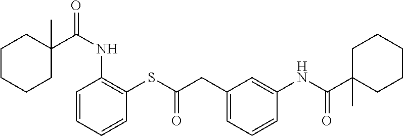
C1C(C(NC2=C(SC(=O)CC3=CC=CC(NC(C4(C)CCCCC4)=O)=C3)C=CC=C2)=O)(C)CCCC1
